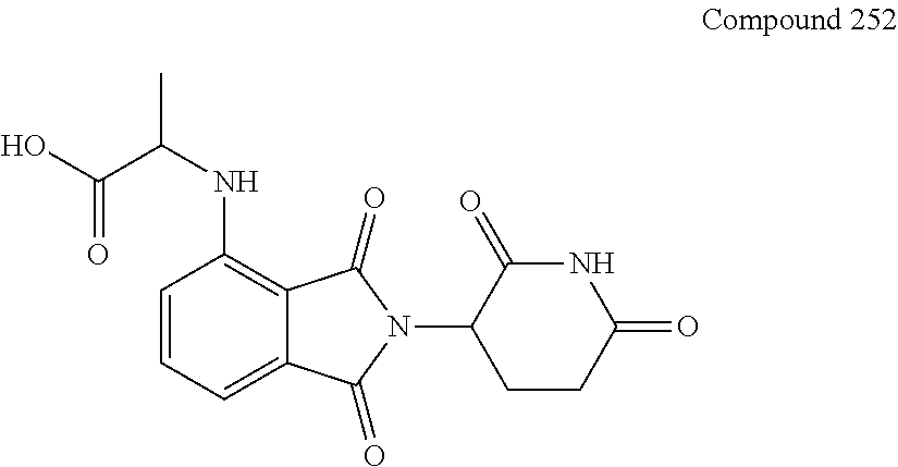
C12=CC=CC(NC(C)C(O)=O)=C1C(=O)N(C1C(=O)NC(=O)CC1)C2=O
